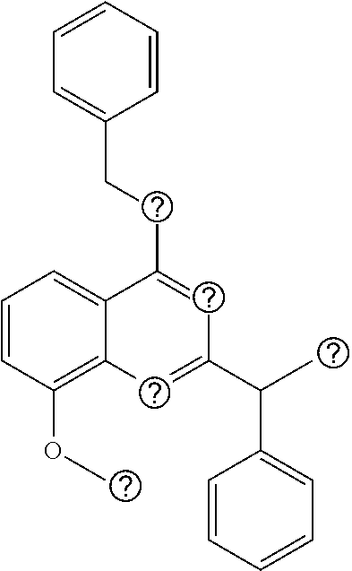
C1=CC(OC)=C2C(=C1)C(CCC1=CC=CC=C1)=CC(C(C)C1=CC=CC=C1)=C2
